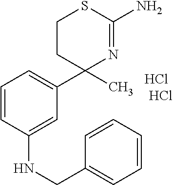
C1(C)(C2=CC=CC(NCC3=CC=CC=C3)=C2)N=C(N)SCC1.Cl.Cl
